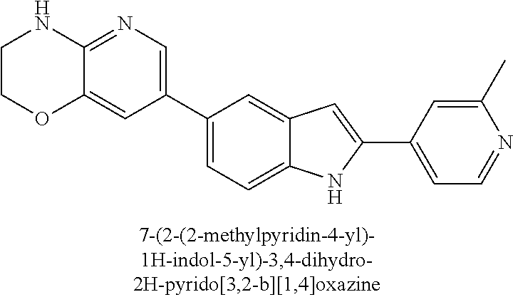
C12=NC=C(C3=CC=C4C(=C3)C=C(C3=CC=NC(C)=C3)N4)C=C1OCCN2
